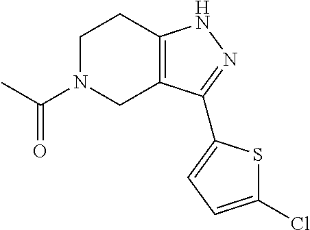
C1N(C(C)=O)CC2=C(C1)NN=C2C1=CC=C(Cl)S1
